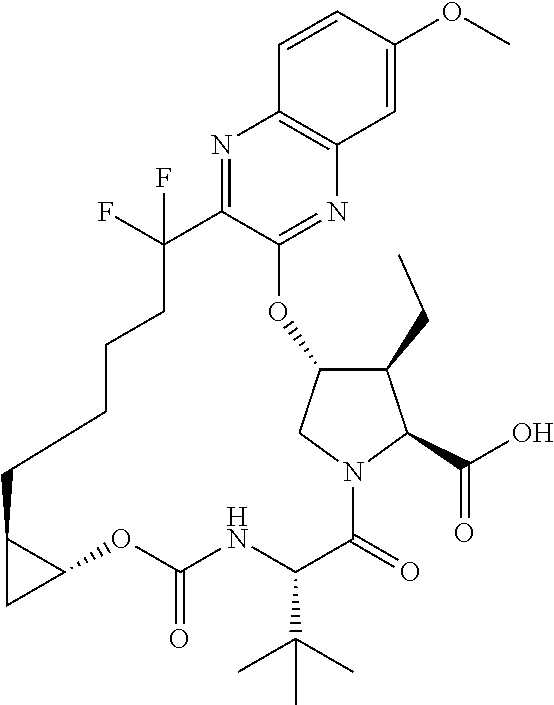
C1=CC(OC)=CC2=C1N=C1C(=N2)OC2C(CC)C(C(O)=O)N(C2)C(=O)C(C(C)(C)C)NC(=O)OC2C(CCCCC1(F)F)C2
